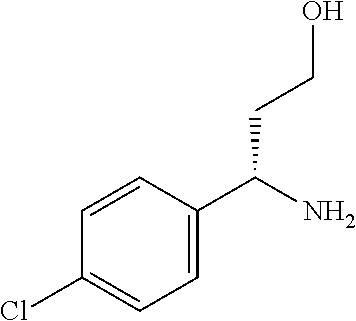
C1=CC(C(N)CCO)=CC=C1Cl
